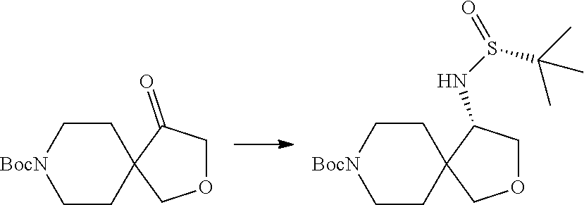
C1CC2(CC[BocN]1)COCC2=O.C1CC2(CC[BocN]1)COCC2NS(C(C)(C)C)=O
